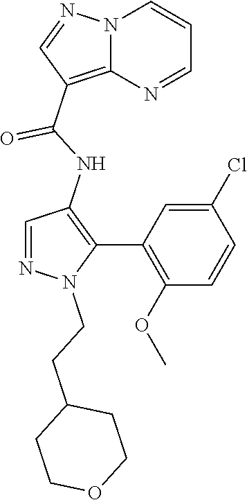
N12C(=C(C(NC3=C(C4=C(OC)C=CC(Cl)=C4)N(CCC4CCOCC4)N=C3)=O)C=N1)N=CC=C2
